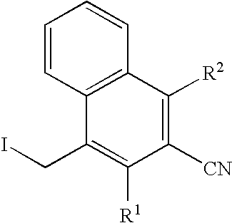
C12=C(C(CI)=C([R1])C([CN])=C1[R2])C=CC=C2
